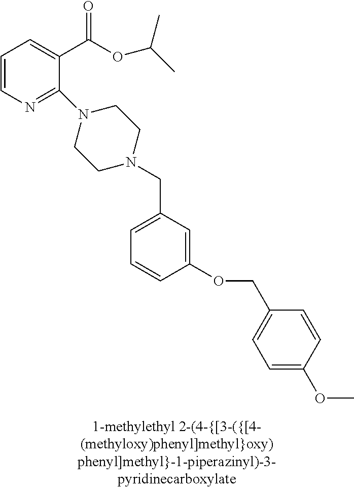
C1=CN=C(N2CCN(CC3=CC=CC(OCC4=CC=C(OC)C=C4)=C3)CC2)C(C(OC(C)C)=O)=C1
